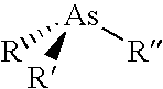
[R][As]([R])[R]
